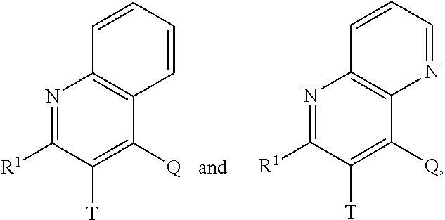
N1=C([R1])C([T])=C([Q])C2=C1C=CC=C2.N1=C([R1])C([T])=C([Q])C2=C1C=CC=N2
